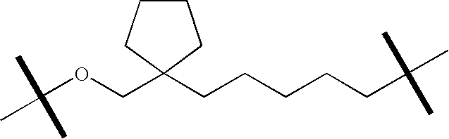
C(OCC1(CCCCCC(C)(C)C)CCCC1)(C)(C)C
